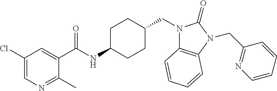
C1(Cl)=CN=C(C)C(C(NC2CCC(CN3C4=C(N(CC5=NC=CC=C5)C3=O)C=CC=C4)CC2)=O)=C1
